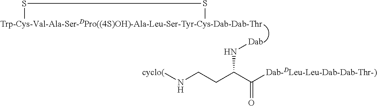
[Trp-Cys-Val-Ala-Ser-DPro((4S)OH)-Ala-Leu-Ser-Tyr-Cys-Dab-Dab-Thr]1SS1.[Dab]NC(CCN[cyclo(])C([Dab-DLeu-Leu-Dab-Dab-Thr-)])=O
